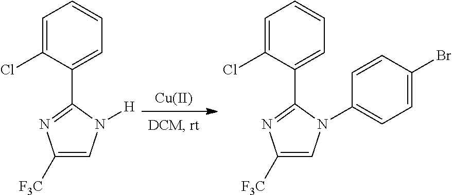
[Cu].C1=C(Cl)C(C2=NC([F3C])=CN2[H])=CC=C1.C1=C(Cl)C(C2=NC([F3C])=CN2C2=CC=C(Br)C=C2)=CC=C1
